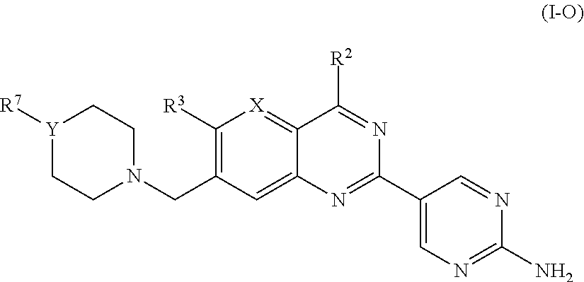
C1([R3])=C(CN2CC[Y]([R7])CC2)C=C2C(=[X]1)C([R2])=NC(C1=CN=C(N)N=C1)=N2
